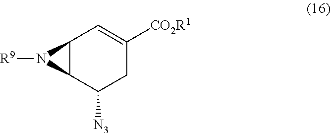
C12C(C([N3])CC([CO2R1])=C1)N2[R9]
